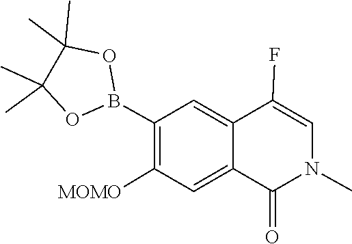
C1=C2C(F)=CN(C)C(=O)C2=CC([MOMO])=C1B1OC(C)(C)C(C)(C)O1
